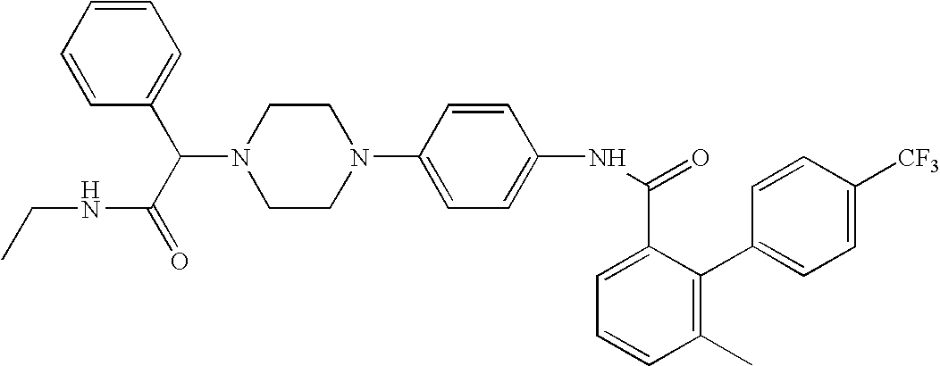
N1(C2=CC=C(NC(=O)C3=CC=CC(C)=C3C3=CC=C([CF3])C=C3)C=C2)CCN(C(C(NCC)=O)C2=CC=CC=C2)CC1
